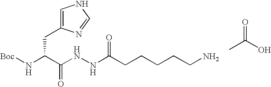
C(N[Boc])(C(NNC(CCCCCN)=O)=O)CC1=CNC=N1.O=C(O)C
